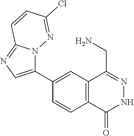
C1(C2=CN=C3N2N=C(Cl)C=C3)=CC2=C(C=C1)C(=O)NN=C2CN
